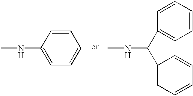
CNC1=CC=CC=C1.CNC(C1=CC=CC=C1)C1=CC=CC=C1
